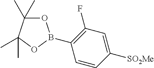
C1=CC([SO2Me])=CC(F)=C1B1OC(C)(C)C(C)(C)O1
